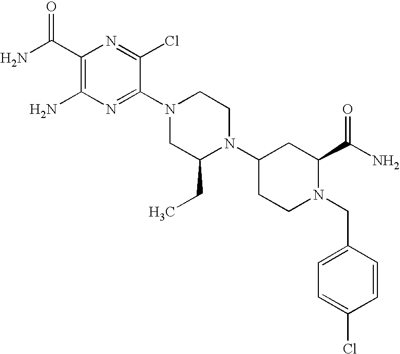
C1(C(N)=O)=C(N)N=C(N2CC(CC)N(C3CCN(CC4=CC=C(Cl)C=C4)C(C(N)=O)C3)CC2)C(Cl)=N1
